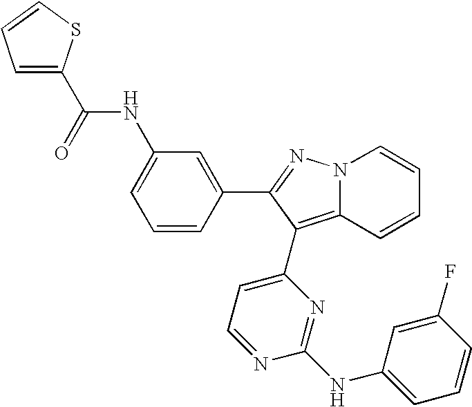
C1(NC(C2=CC=CS2)=O)=CC=CC(C2=NN3C(=C2C2=CC=NC(NC4=CC=CC(F)=C4)=N2)C=CC=C3)=C1
